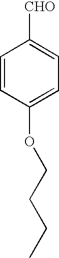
C1=CC(OCCCC)=CC=C1[CHO]
